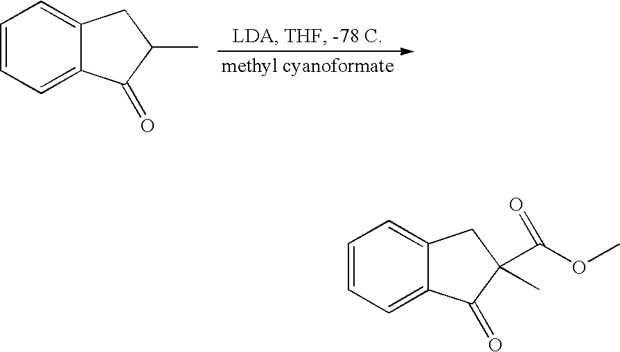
C1=CC=C2C(=C1)CC(C)C2=O.C1=CC=C2C(=C1)CC(C)(C(OC)=O)C2=O
